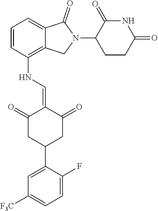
N(C1=C2C(=CC=C1)C(=O)N(C1CCC(=O)NC1=O)C2)C=C1C(=O)CC(C2=CC([F3C])=CC=C2F)CC1=O
